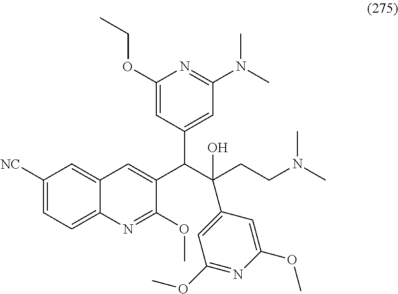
C1([NC])=CC=C2C(=C1)C=C(C(C(CCN(C)C)(O)C1=CC(OC)=NC(OC)=C1)C1=CC(N(C)C)=NC(OCC)=C1)C(OC)=N2
